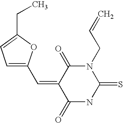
C(=C1C(=O)NC(=S)N(CC=C)C1=O)C1=CC=C(CC)O1
